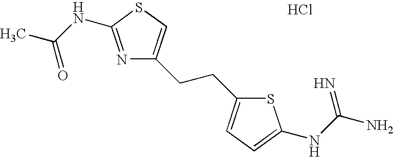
CC(NC1=NC(CCC2=CC=C(NC(N)=N)S2)=CS1)=O.Cl
